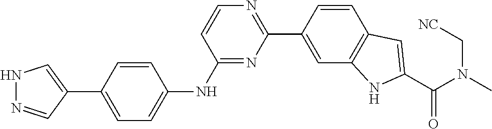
C1=C(C2=CNN=C2)C=CC(NC2=NC(C3=CC4=C(C=C3)C=C(C(N(C)C[NC])=O)N4)=NC=C2)=C1
